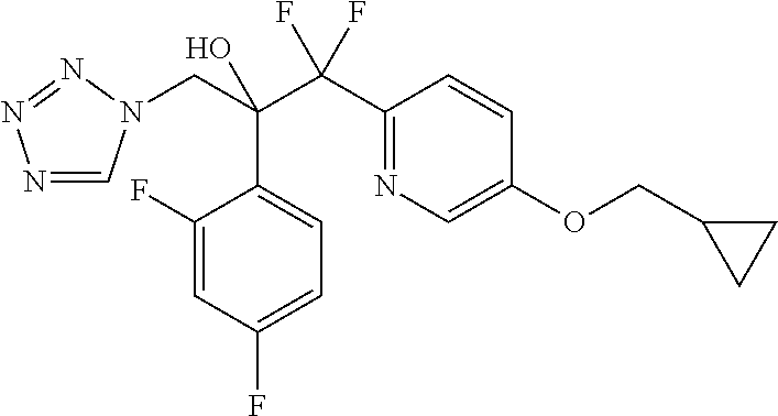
N1=CN(CC(C(C2=NC=C(OCC3CC3)C=C2)(F)F)(O)C2=CC=C(F)C=C2F)N=N1
